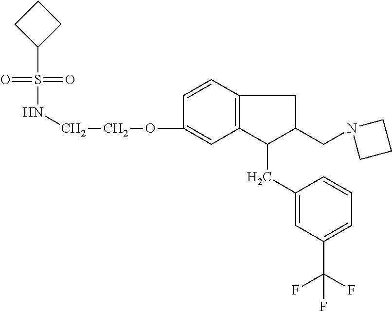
S(=O)(=O)(NCCOC1=CC2=C(C=C1)CC(CN1CCC1)C2CC1=CC(C(F)(F)F)=CC=C1)C1CCC1
